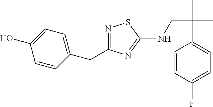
N1=C(CC2=CC=C(O)C=C2)N=C(NCC(C)(C)C2=CC=C(F)C=C2)S1
